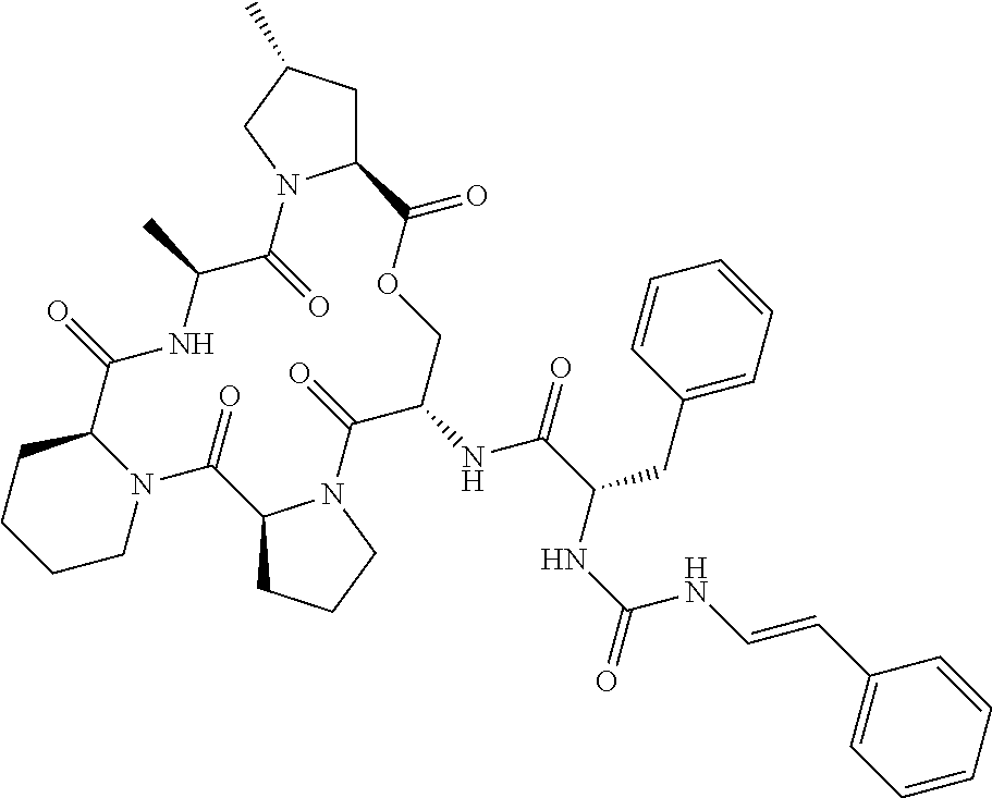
C1CN2C(CC1)C(=O)NC(C)C(=O)N1C(CC(C)C1)C(=O)OCC(NC(=O)C(CC1=CC=CC=C1)NC(NC=CC1=CC=CC=C1)=O)C(=O)N1C(C2=O)CCC1
